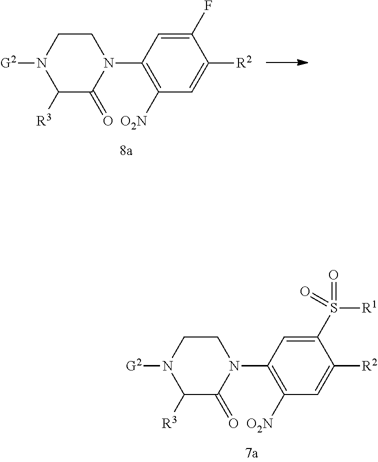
C1([R3])C(=O)N(C2=C([O2N])C=C([R2])C(S([R1])(=O)=O)=C2)CCN1[G2].C1([R3])C(=O)N(C2=C([O2N])C=C([R2])C(F)=C2)CCN1[G2]
